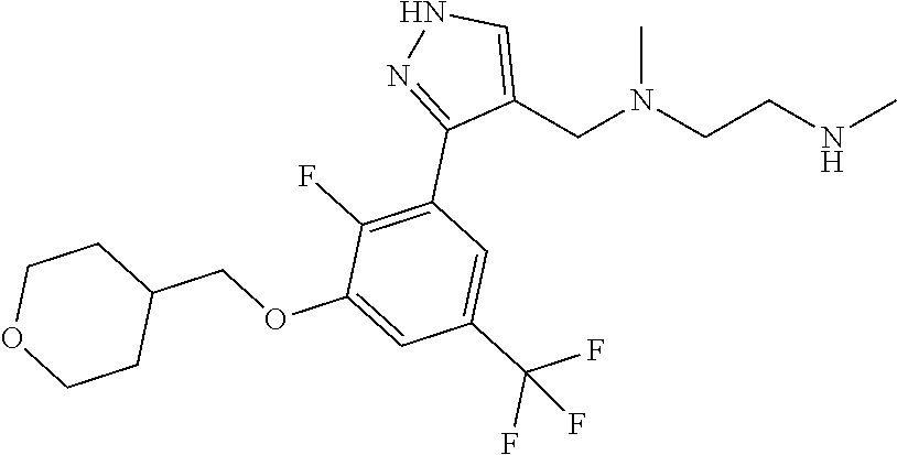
C1(CN(CCNC)C)=CNN=C1C1=C(F)C(OCC2CCOCC2)=CC(C(F)(F)F)=C1
